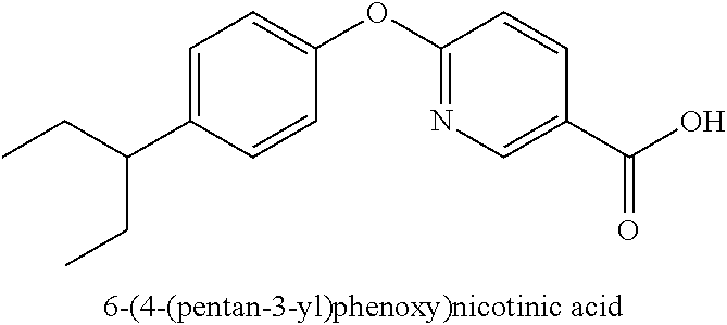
C1=C(C(CC)CC)C=CC(OC2=NC=C(C(O)=O)C=C2)=C1
